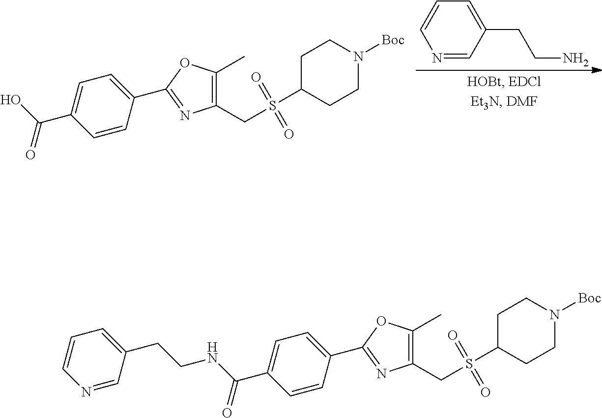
C1=C(CCN)C=NC=C1.C1(CS(C2CCN([Boc])CC2)(=O)=O)=C(C)OC(C2=CC=C(C(=O)O)C=C2)=N1.C1(CS(C2CCN([Boc])CC2)(=O)=O)=C(C)OC(C2=CC=C(C(=O)NCCC3=CC=CN=C3)C=C2)=N1
